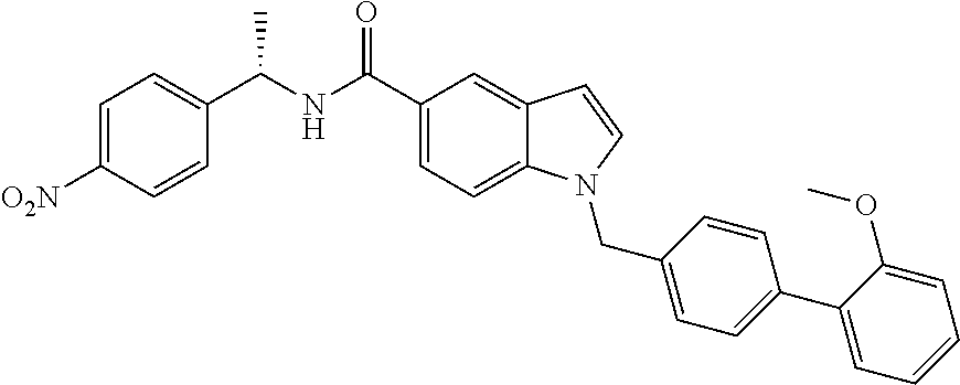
C1=C([O2N])C=CC(C(NC(C2=CC=C3C(=C2)C=CN3CC2=CC=C(C3=CC=CC=C3OC)C=C2)=O)C)=C1
